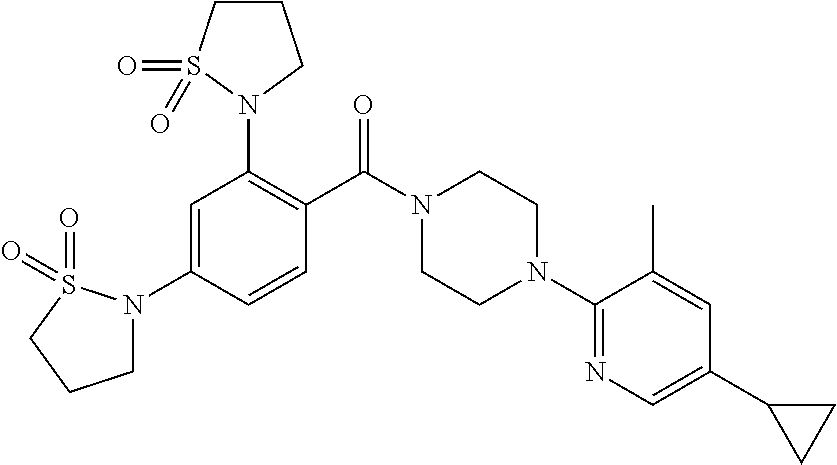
C1(N2CCN(C(C3=C(N4CCCS4(=O)=O)C=C(N4CCCS4(=O)=O)C=C3)=O)CC2)=NC=C(C2CC2)C=C1C
